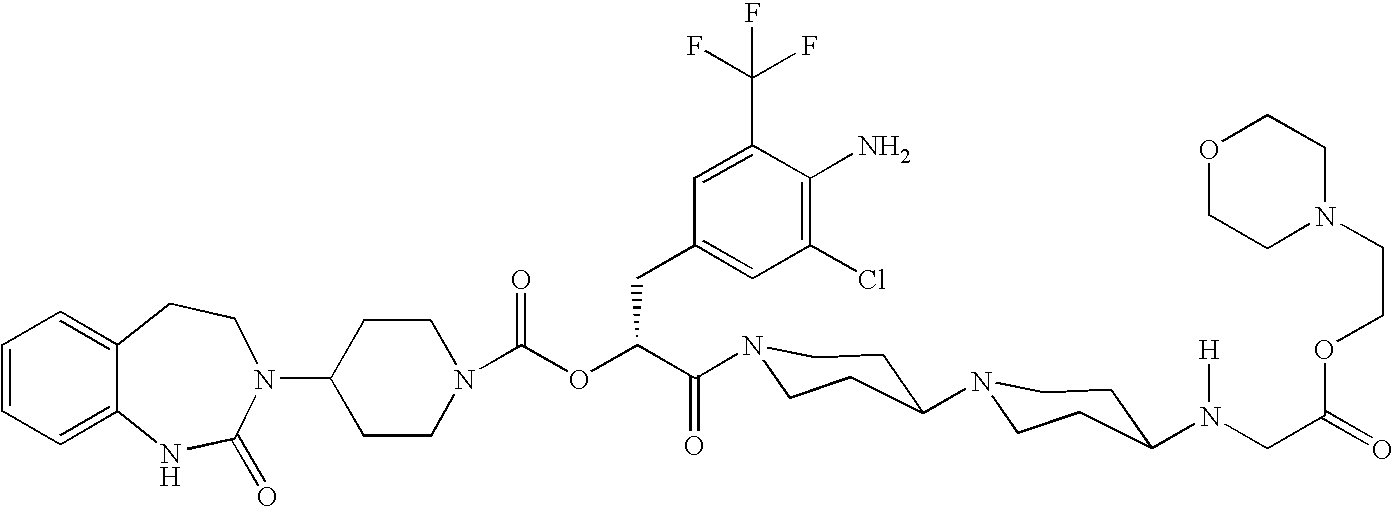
C1(N2C(=O)NC3=CC=CC=C3CC2)CCN(C(OC(C(=O)N2CCC(N3CCC(N(CC(=O)OCCN4CCOCC4)[H])CC3)CC2)CC2=CC(Cl)=C(N)C(C(F)(F)F)=C2)=O)CC1
